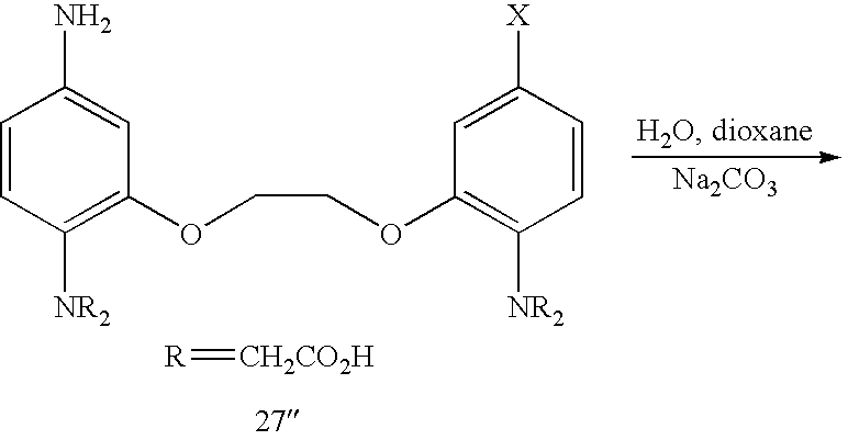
C1=CC([NR2])=C(OCCOC2=C([NR2])C=CC([X])=C2)C=C1N.[R]=[CH2CO2H].[Na2CO3]
